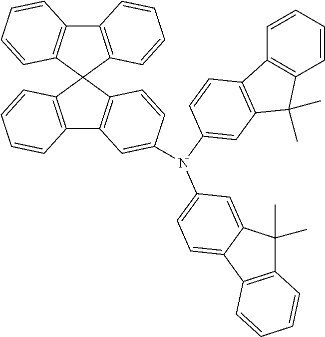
C1(N(C2=CC=C3C(=C2)C(C)(C)C2=C3C=CC=C2)C2=CC3=C(C=C2)C2(C4=C3C=CC=C4)C3=C(C4=C2C=CC=C4)C=CC=C3)=CC2=C(C=C1)C1=C(C2(C)C)C=CC=C1
